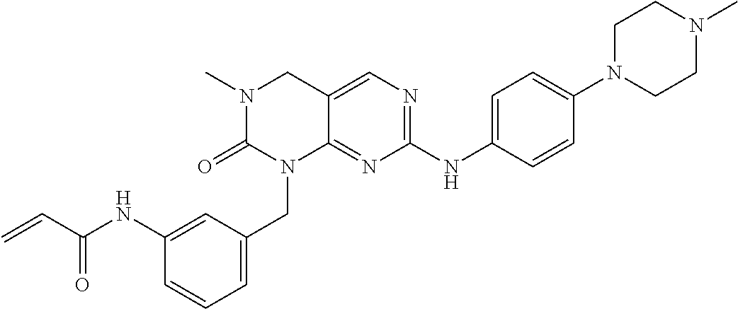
C=CC(=O)NC1=CC(CN2C3=NC(NC4=CC=C(N5CCN(C)CC5)C=C4)=NC=C3CN(C)C2=O)=CC=C1
